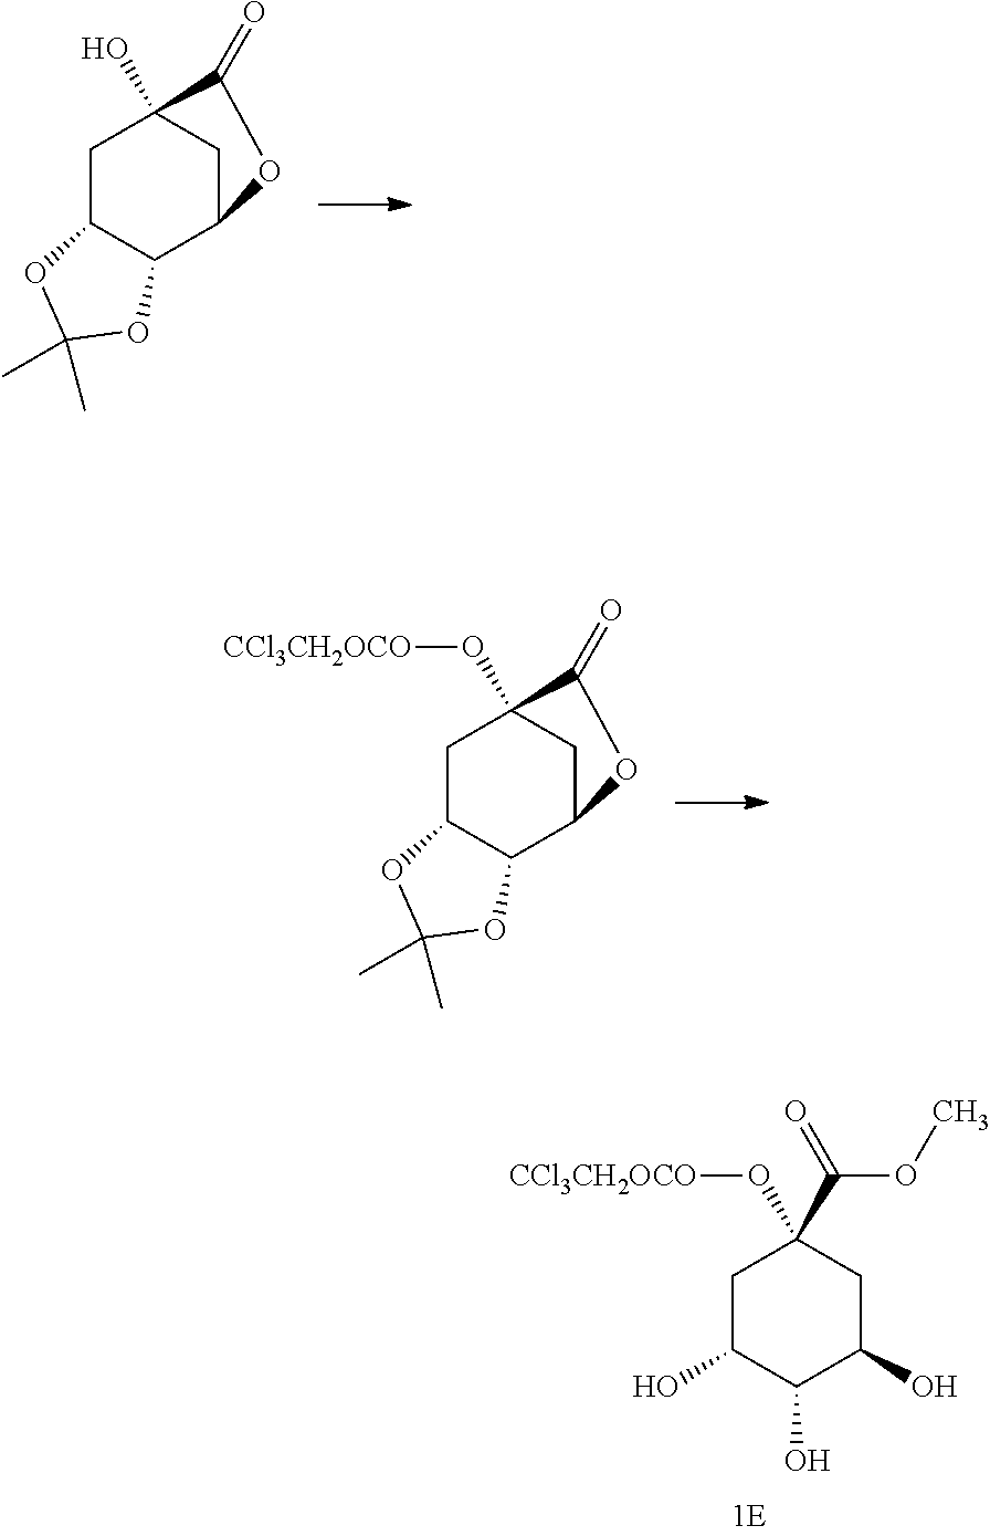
C1C(O)C(O)C(O)CC1(C(=O)OC)O[CCl3CH2OCO].C1C2C(C3CC1(O)C(=O)O3)OC(C)(C)O2.C1C2C(C3CC1(O[CCl3CH2OCO])C(=O)O3)OC(C)(C)O2
